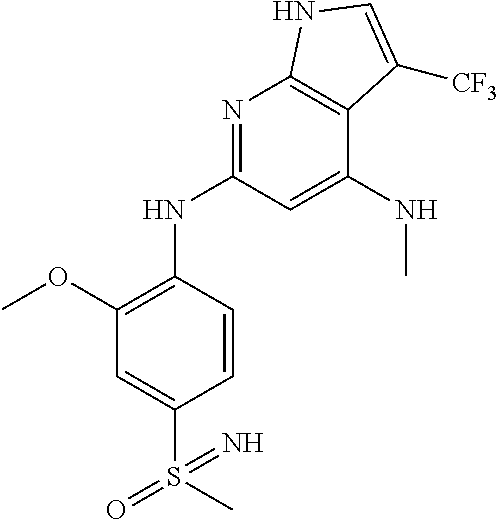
C1=C(S(=O)(C)=N)C=CC(NC2=NC3=C(C(NC)=C2)C([CF3])=CN3)=C1OC
